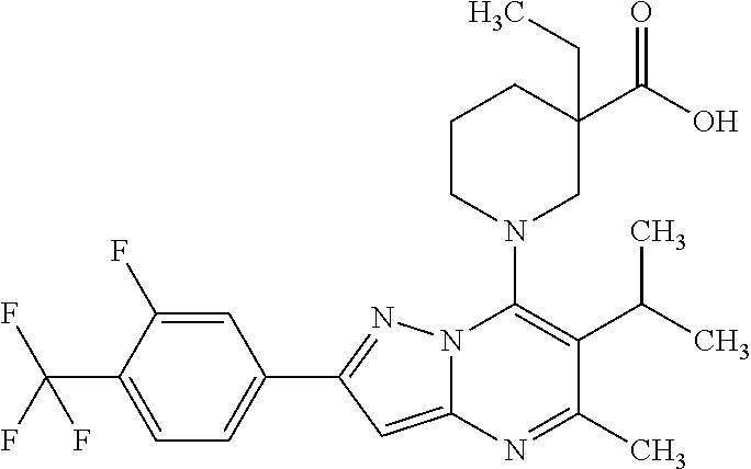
C1=C(F)C(C(F)(F)F)=CC=C1C1=NN2C(=C1)N=C(C)C(C(C)C)=C2N1CC(C(O)=O)(CC)CCC1
